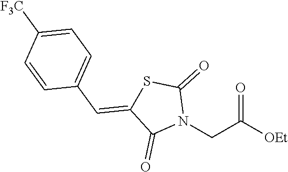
[OEt]C(CN1C(=O)SC(=CC2=CC=C([F3C])C=C2)C1=O)=O
